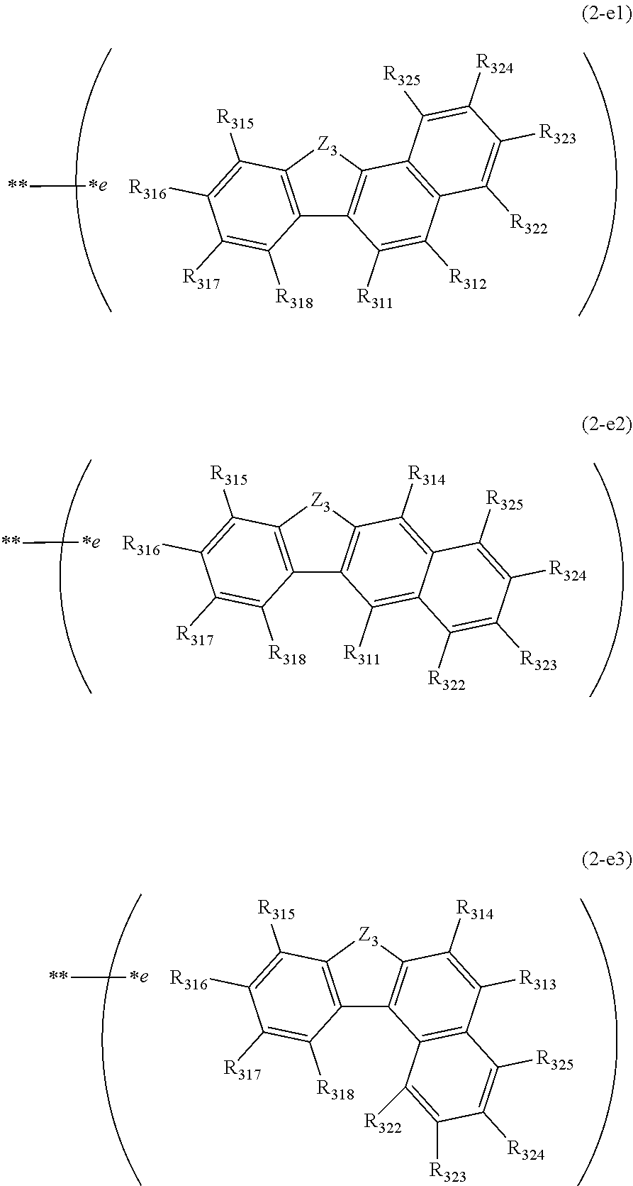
C12=C([Z3]C3=C1C([R311])=C([R312])C1=C3C([R325])=C([R324])C([R323])=C1[R322])C([R315])=C([R316])C([R317])=C2[R318].[*e][**].C12=C([Z3]C3=C1C1=C(C([R313])=C3[R314])C([R325])=C([R324])C([R323])=C1[R322])C([R315])=C([R316])C([R317])=C2[R318].[*e][**].[*e][**].C12=C([Z3]C3=C1C([R311])=C1C(=C3[R314])C([R325])=C([R324])C([R323])=C1[R322])C([R315])=C([R316])C([R317])=C2[R318]
